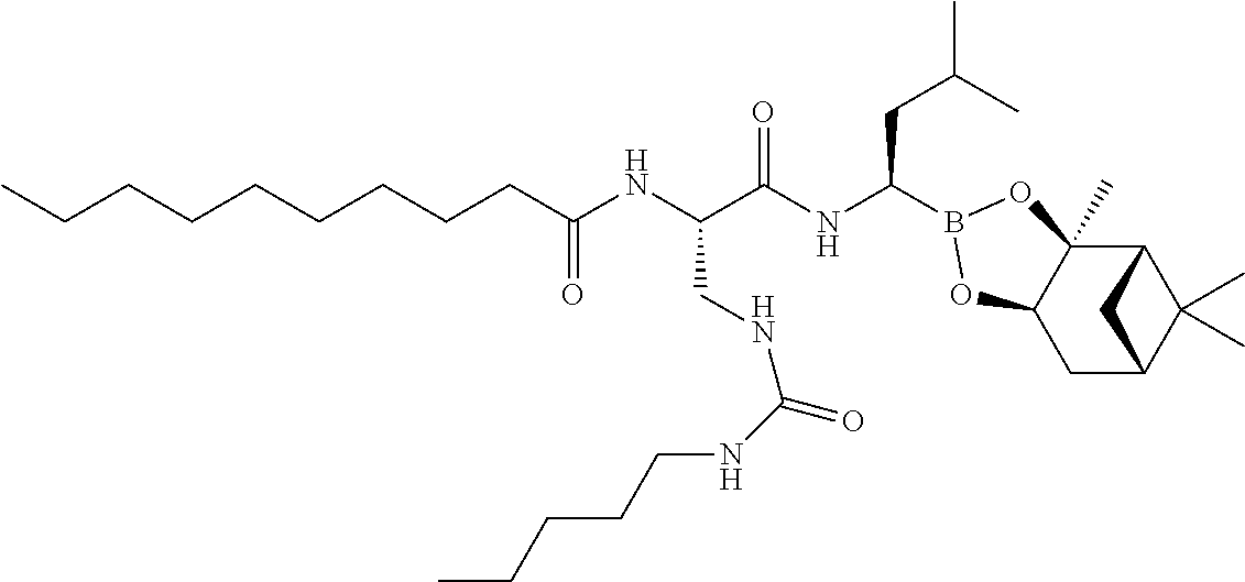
C(C(NC(C(NC(CC(C)C)B1OC2(C)C3C(C)(C)C(CC2O1)C3)=O)CNC(NCCCCC)=O)=O)CCCCCCCC
